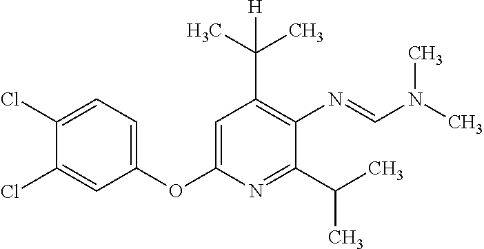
C1=C(OC2=CC(C(C)(C)[H])=C(N=CN(C)C)C(C(C)C)=N2)C=C(Cl)C(Cl)=C1
